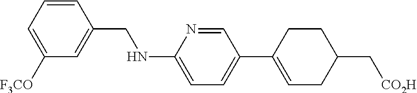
C1([F3CO])=CC=CC(CNC2=CC=C(C3=CCC(C[CO2H])CC3)C=N2)=C1
